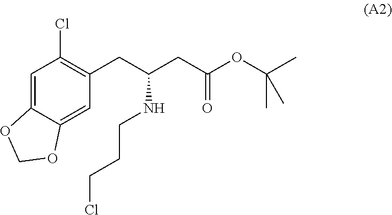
ClCCCNC(CC1=C(Cl)C=C2C(=C1)OCO2)CC(OC(C)(C)C)=O
